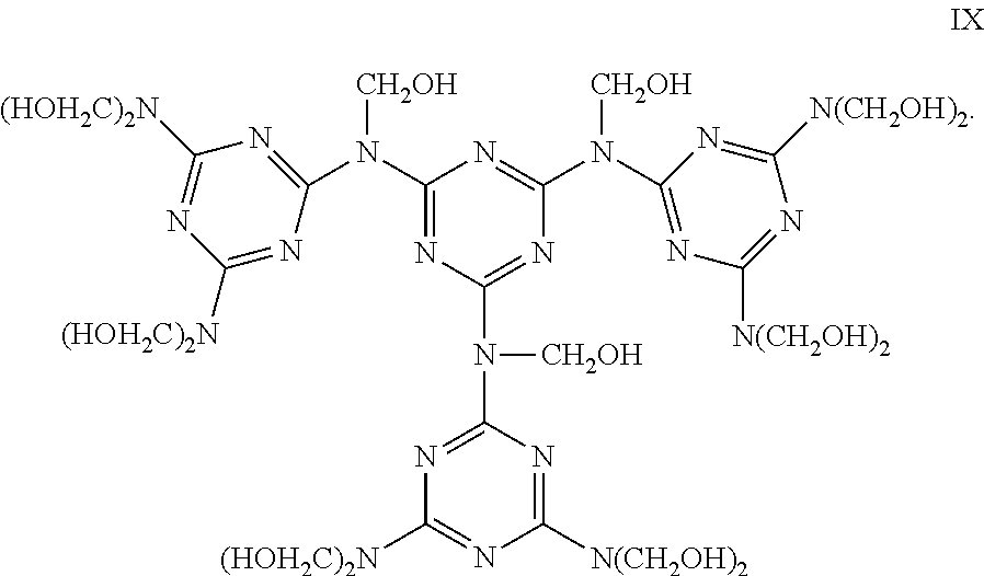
C1(N(C2=NC([(HOH2C)2N])=NC([(HOH2C)2N])=N2)[CH2OH])=NC(N([CH2OH])C2=NC([(HOH2C)2N])=NC([N(CH2OH)2])=N2)=NC(N(C2=NC([N(CH2OH)2])=NC([N(CH2OH)2])=N2)[CH2OH])=N1
